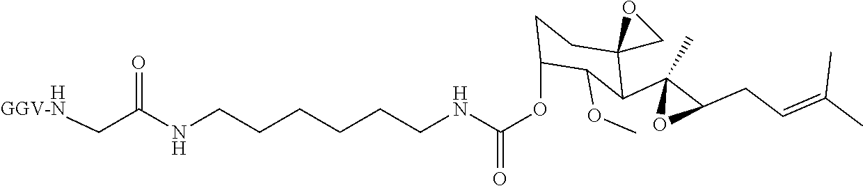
N(CCCCCCNC(OC1CCC2(C(C3(C)OC3CC=C(C)C)C1OC)CO2)=O)C(=O)C[HGGV-N]
